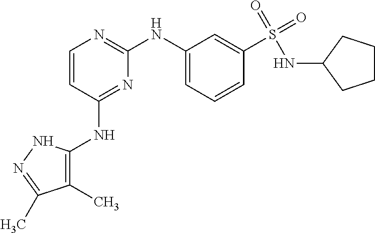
C1=CC(NC2=C(C)C(C)=NN2)=NC(NC2=CC=CC(S(NC3CCCC3)(=O)=O)=C2)=N1
